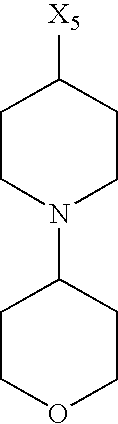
C1([X5])CCN(C2CCOCC2)CC1
